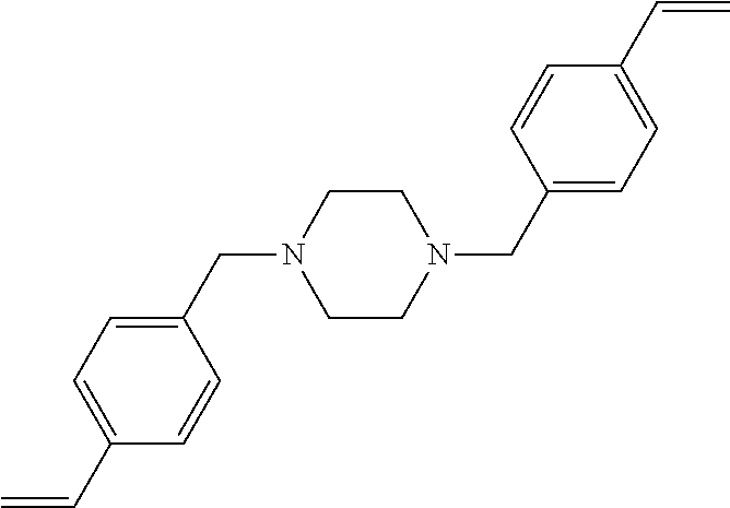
C1(CN2CCN(CC3=CC=C(C=C)C=C3)CC2)=CC=C(C=C)C=C1
